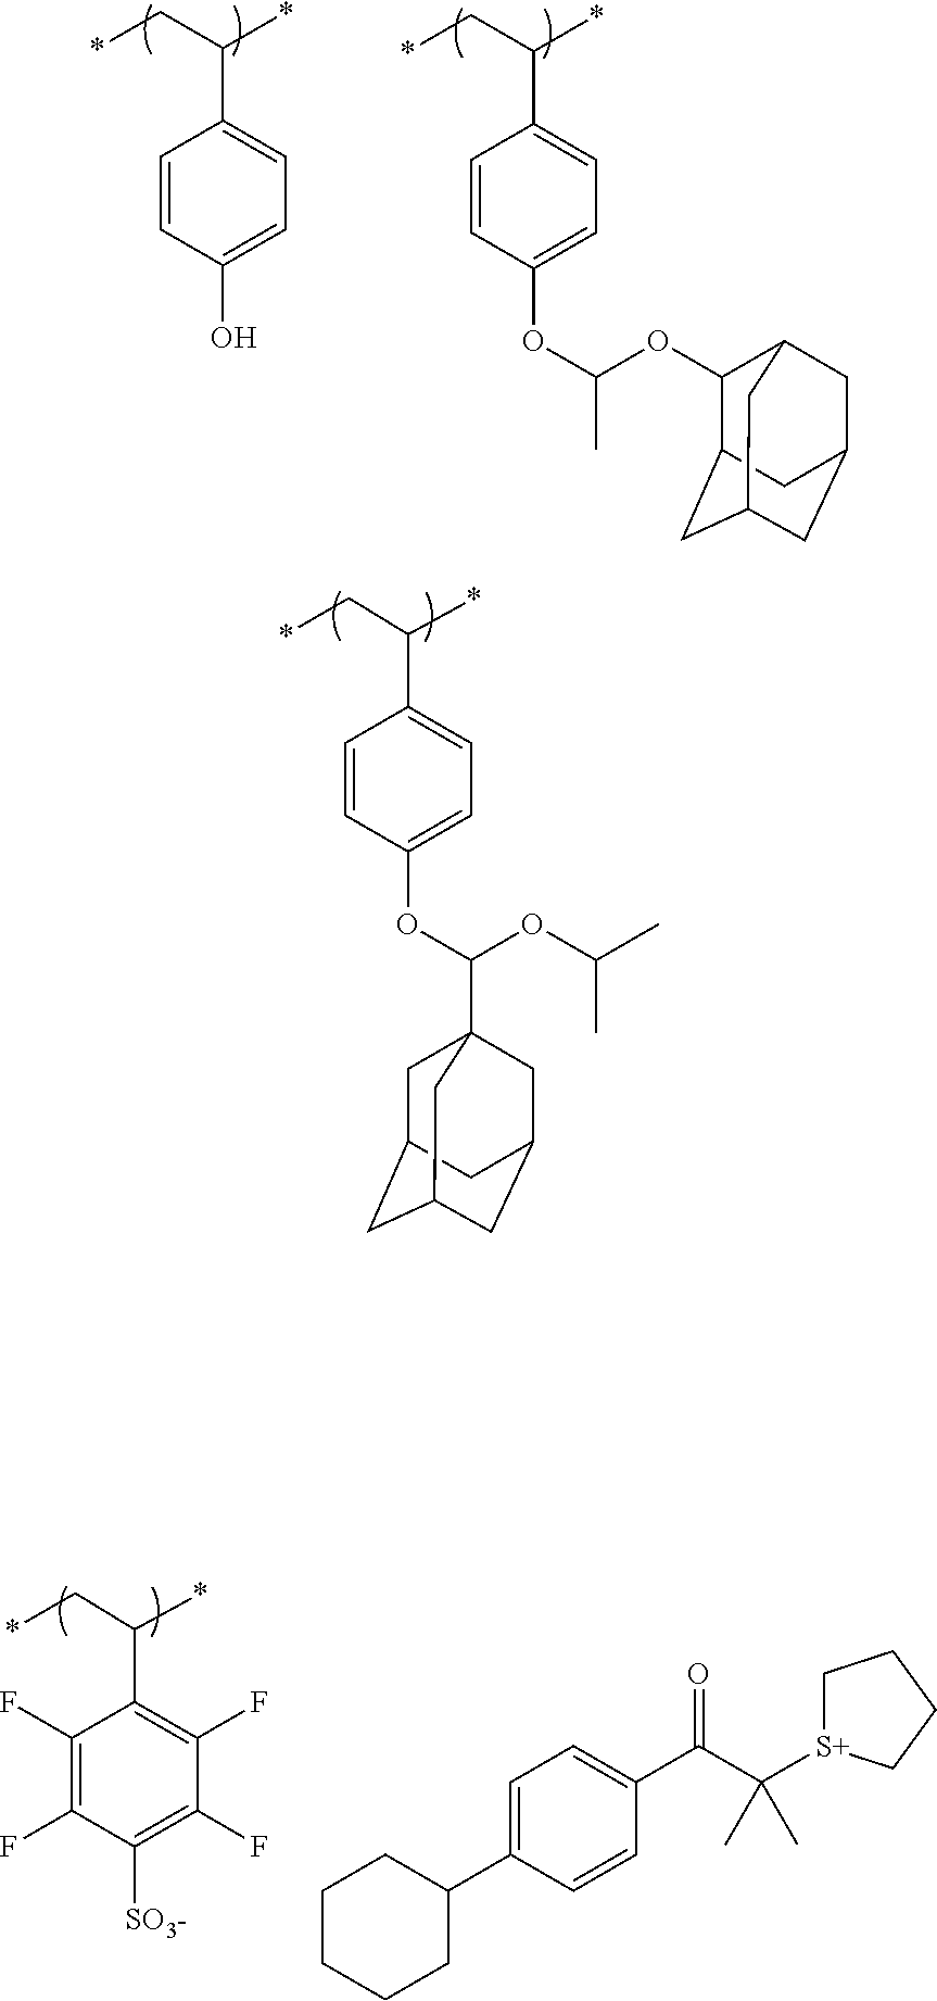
*CC(*)C1=CC=C(O)C=C1.*CC(*)C1=CC=C(OC(OC2C3CC4CC(CC2C4)C3)C)C=C1.*CC(*)C1=CC=C(OC(OC(C)C)C23CC4CC(CC(C2)C4)C3)C=C1.*CC(*)C1=C(F)C(F)=C([SO3-])C(F)=C1F.C1CCCC(C2=CC=C(C(C(C)([S+]3CCCC3)C)=O)C=C2)C1
